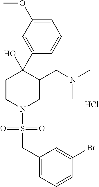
C1=C(OC)C=C(C2(O)CCN(S(=O)(=O)CC3=CC=CC(Br)=C3)CC2CN(C)C)C=C1.Cl
